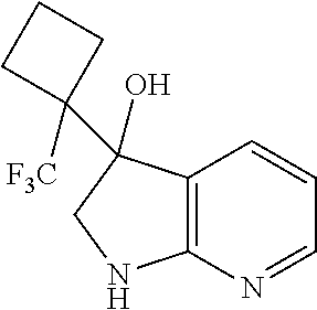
C12=C(N=CC=C1)NCC2(O)C1([F3C])CCC1
